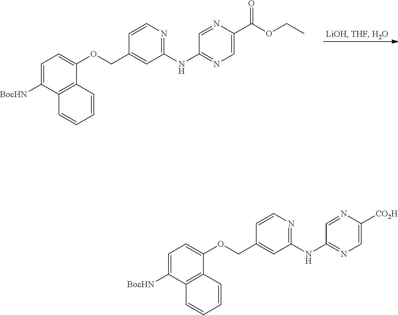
C1([BocHN])=CC=C(OCC2=CC(NC3=NC=C(C(OCC)=O)N=C3)=NC=C2)C2=C1C=CC=C2.C1([BocHN])=CC=C(OCC2=CC(NC3=NC=C([CO2H])N=C3)=NC=C2)C2=C1C=CC=C2
